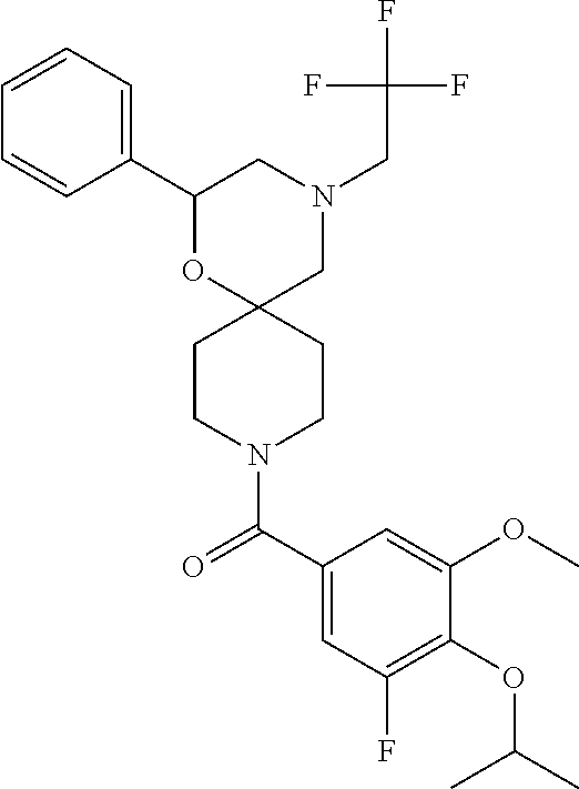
N1(CC(F)(F)F)CC2(OC(C3=CC=CC=C3)C1)CCN(C(C1=CC(F)=C(OC(C)C)C(OC)=C1)=O)CC2
